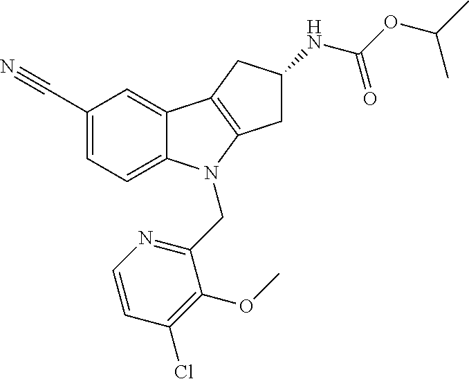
C1(C#N)=CC=C2C(=C1)C1=C(N2CC2=NC=CC(Cl)=C2OC)CC(NC(OC(C)C)=O)C1
